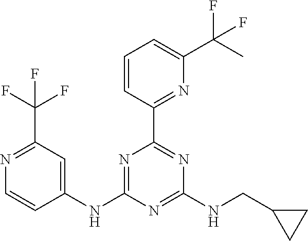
C1=CC(C2=NC(NCC3CC3)=NC(NC3=CC(C(F)(F)F)=NC=C3)=N2)=NC(C(C)(F)F)=C1
